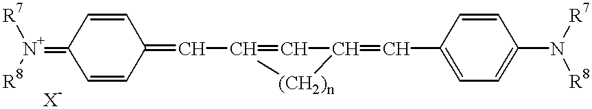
C1(=[N+]([R8])[R7])C=CC(=CC2=CC(=CC3=CC=C(N([R8])[R7])C=C3)[(CH2)n]2)C=C1
